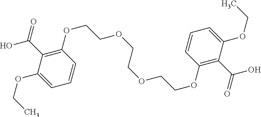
C1(OCCOCCOCCOC2=C(C(=O)O)C(OCC)=CC=C2)=C(C(O)=O)C(OCC)=CC=C1
